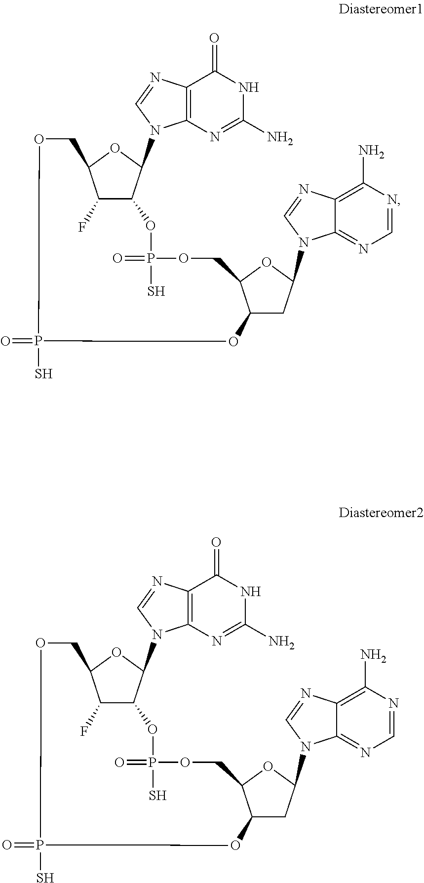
C12=C(N=C(N)NC1=O)N(C1C3C(F)C(O1)COP(=O)(S)OC1CC(N4C5=NC=NC(N)=C5N=C4)OC1COP(S)(=O)O3)C=N2.C12=C(N=C(N)NC1=O)N(C1C3C(F)C(O1)COP(=O)(S)OC1CC(N4C5=NC=NC(N)=C5N=C4)OC1COP(S)(=O)O3)C=N2
